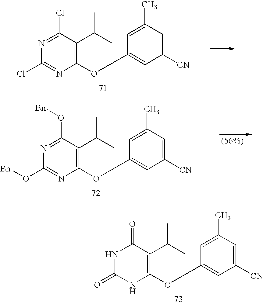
C1(OC2=CC([CN])=CC(C)=C2)=C(C(C)C)C(=O)NC(=O)N1.C1(OC2=CC([CN])=CC(C)=C2)=C(C(C)C)C(Cl)=NC(Cl)=N1.C1(OC2=CC([CN])=CC(C)=C2)=C(C(C)C)C(O[Bn])=NC(O[Bn])=N1
